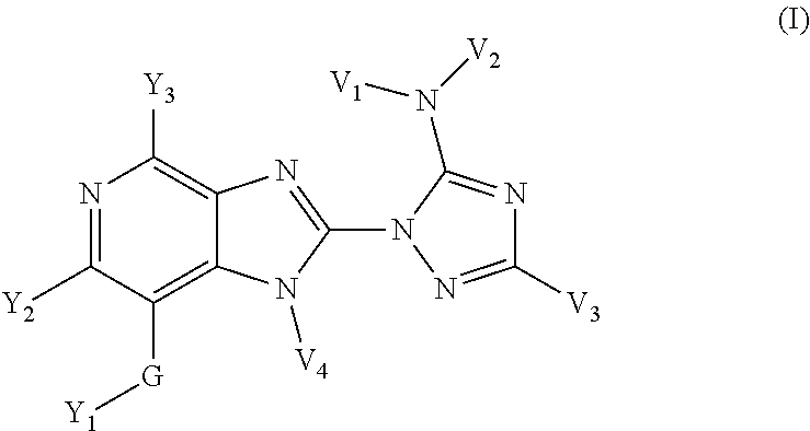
N1=C([Y2])C([G][Y1])=C2C(=C1[Y3])N=C(N1N=C([V3])N=C1N([V2])[V1])N2[V4]
